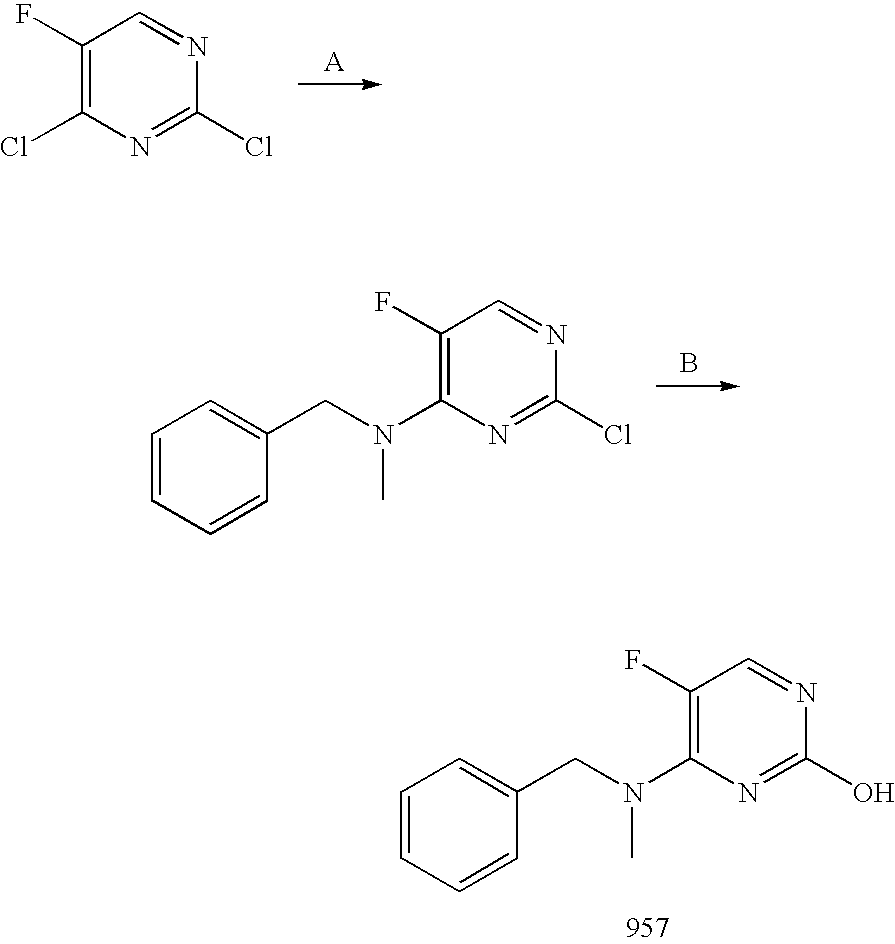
C1(F)=C(Cl)N=C(Cl)N=C1.C1(F)=C(N(C)CC2=CC=CC=C2)N=C(Cl)N=C1.B.C1(F)=C(N(C)CC2=CC=CC=C2)N=C(O)N=C1
